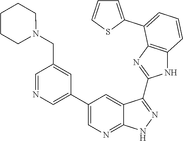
C1=NC=C(C2=CN=C3C(=C2)C(C2=NC4=C(N2)C=CC=C4C2=CC=CS2)=NN3)C=C1CN1CCCCC1
